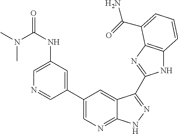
C1(C2=CN=C3C(=C2)C(C2=NC4=C(N2)C=CC=C4C(N)=O)=NN3)=CC(NC(=O)N(C)C)=CN=C1
